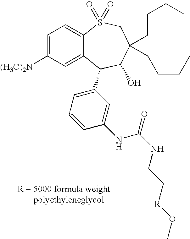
C1=C([(H3C)2N])C=C2C(=C1)S(=O)(=O)CC(CCCC)(CCCC)C(O)C2C1=CC=CC(NC(NCC[R]OC)=O)=C1
